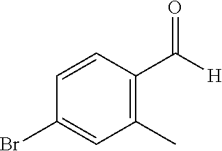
C1=CC(Br)=CC(C)=C1C(=O)[H]
